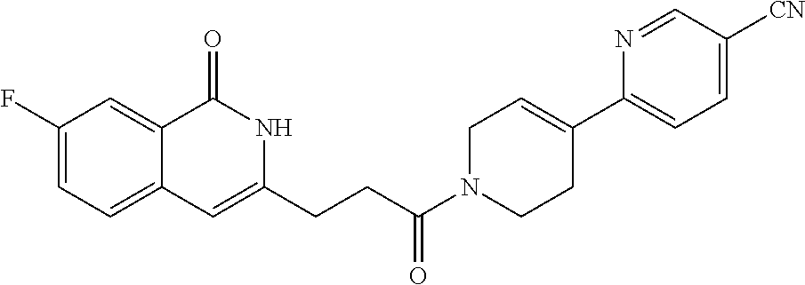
C1(F)=CC=C2C(=C1)C(=O)NC(CCC(N1CCC(C3=CC=C([CN])C=N3)=CC1)=O)=C2
